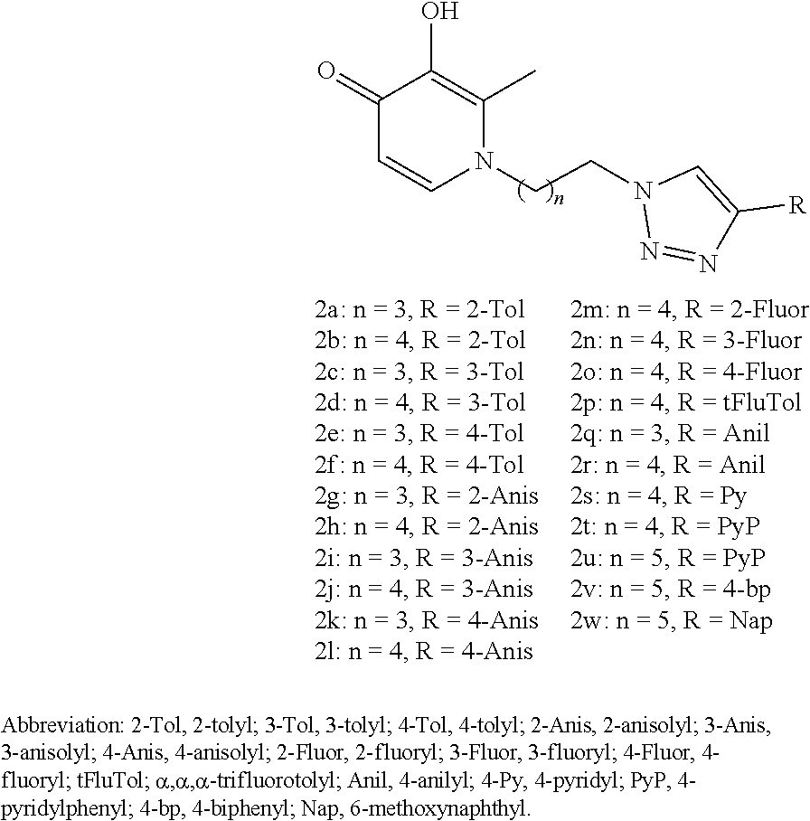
C1(=O)C=CN(CCN2N=NC([R])=C2)C(C)=C1O
